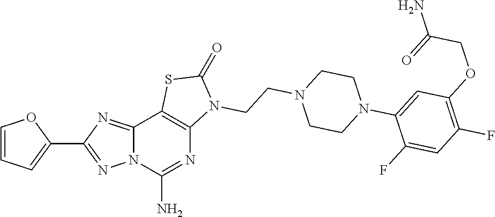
C12=NC(C3=CC=CO3)=NN1C(N)=NC1=C2SC(=O)N1CCN1CCN(C2=CC(OCC(N)=O)=C(F)C=C2F)CC1
